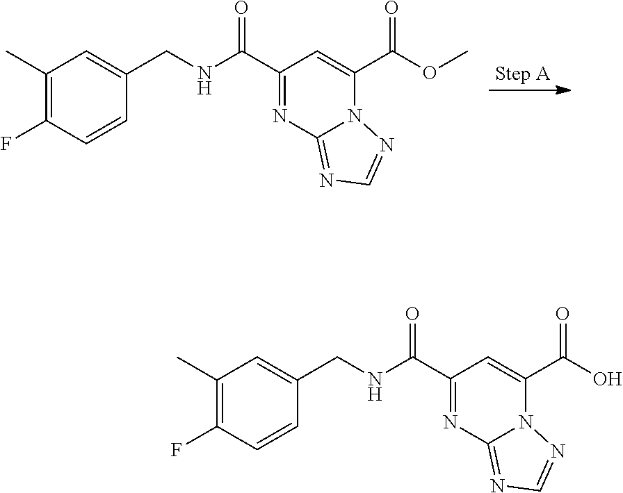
C1(C(NCC2=CC(C)=C(F)C=C2)=O)=NC2=NC=NN2C(C(OC)=O)=C1.C1(C(NCC2=CC(C)=C(F)C=C2)=O)=NC2=NC=NN2C(C(O)=O)=C1
